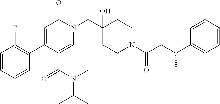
C1=CC=CC(C2=CC(=O)N(CC3(O)CCN(C(CC(C)C4=CC=CC=C4)=O)CC3)C=C2C(N(C(C)C)C)=O)=C1F
